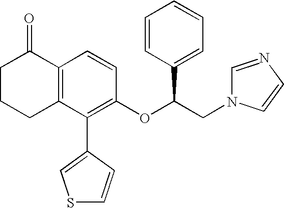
C1CCC2=C(C1=O)C=CC(OC(CN1C=NC=C1)C1=CC=CC=C1)=C2C1=CSC=C1
